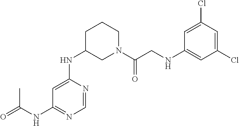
C1=C(NC2CN(C(CNC3=CC(Cl)=CC(Cl)=C3)=O)CCC2)N=CN=C1NC(=O)C
